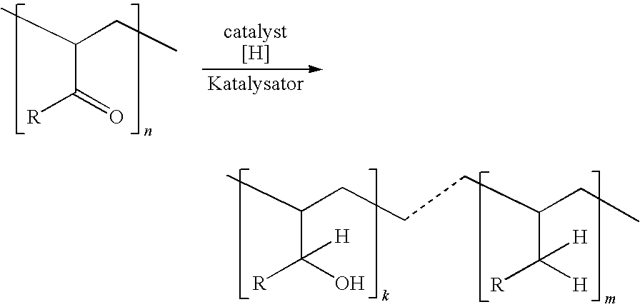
CC(CC)C(=O)[R].CC(CCCC(CC)C([H])([R])[H])C(O)([R])[H]
